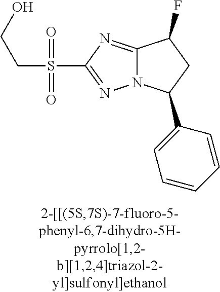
C12=NC(S(=O)(=O)CCO)=NN1C(C1=CC=CC=C1)CC2F
